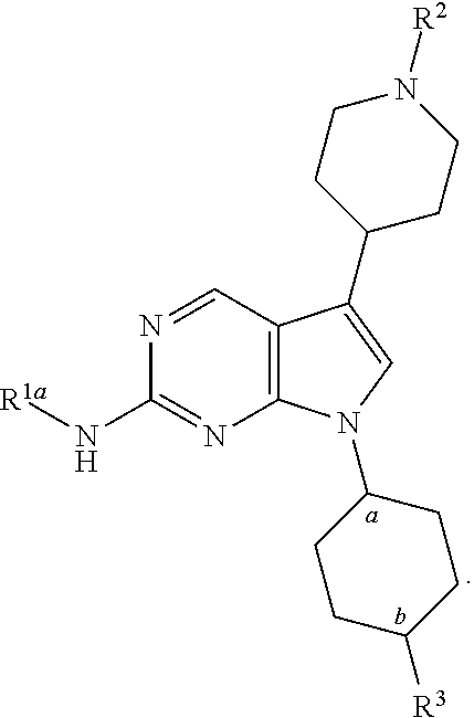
N1=CC2=C(N=C1N[R1a])N(C1CCC([R3])CC1)C=C2C1CCN([R2])CC1
